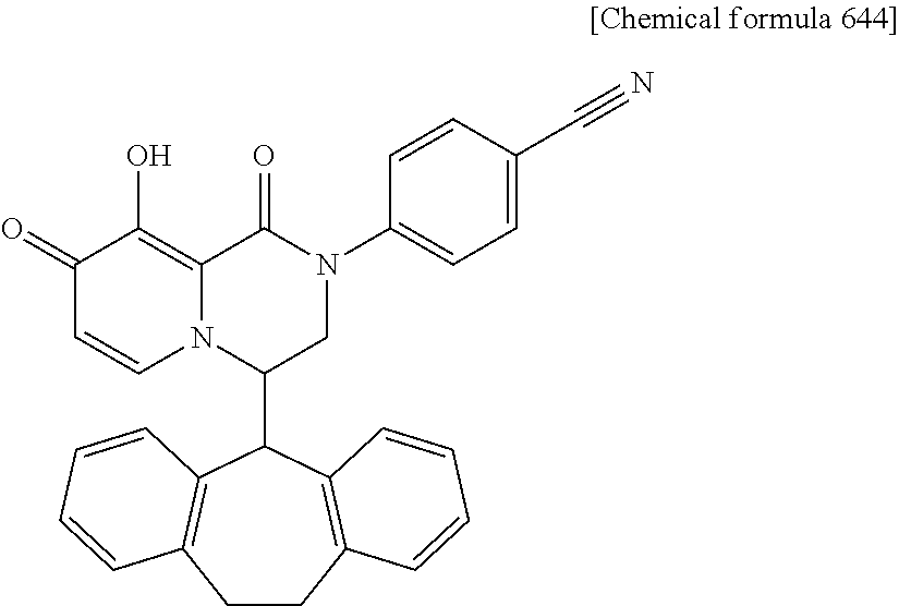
C1(=O)C=CN2C(=C1O)C(=O)N(C1=CC=C(C#N)C=C1)CC2C1C2=C(CCC3=C1C=CC=C3)C=CC=C2
